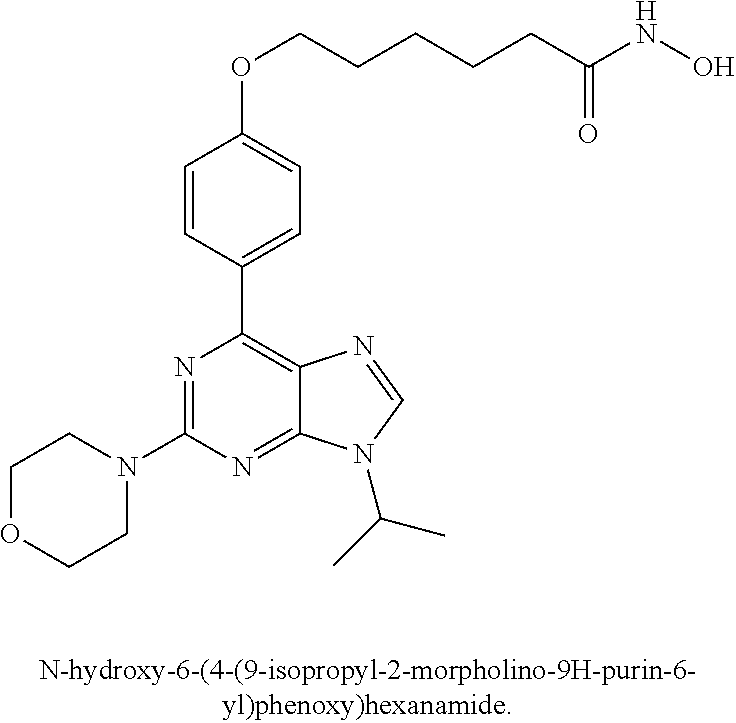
C1OCCN(C2=NC(C3=CC=C(OCCCCCC(=O)NO)C=C3)=C3C(=N2)N(C(C)C)C=N3)C1
